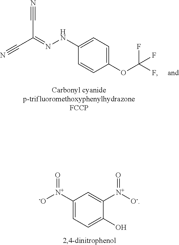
C1(NN=C(C#N)C#N)=CC=C(OC(F)(F)F)C=C1.C1([N+]([-O])=O)=CC=C(O)C([N+](=O)[O-])=C1
